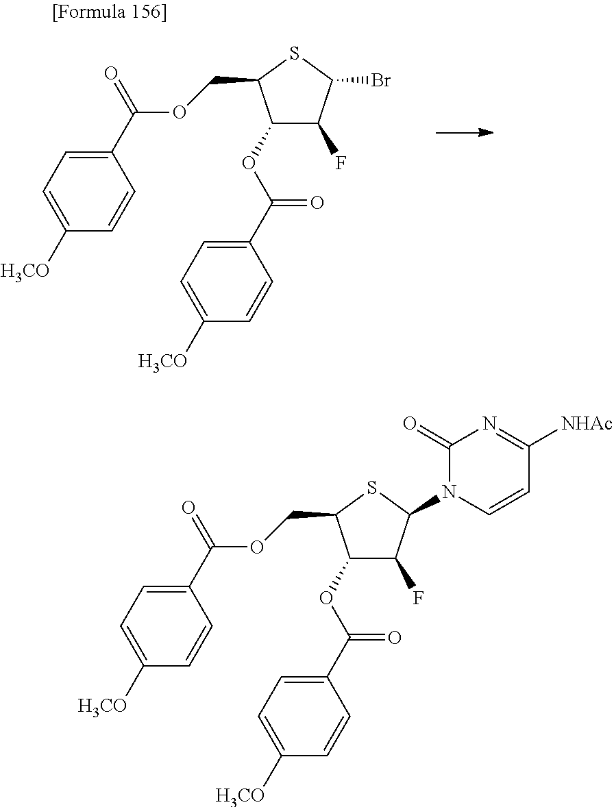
C1(OC(C2=CC=C([H3CO])C=C2)=O)C(F)C(Br)SC1COC(C1=CC=C([H3CO])C=C1)=O.C1(OC(C2=CC=C([H3CO])C=C2)=O)C(F)C(N2C=CC([NHAc])=NC2=O)SC1COC(C1=CC=C([H3CO])C=C1)=O
